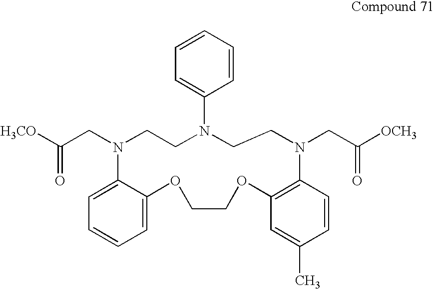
C1=CC=C2C(=C1)N(CC([H3CO])=O)CCN(C1=CC=CC=C1)CCN(CC([OCH3])=O)C1=C(OCCO2)C=C(C)C=C1
